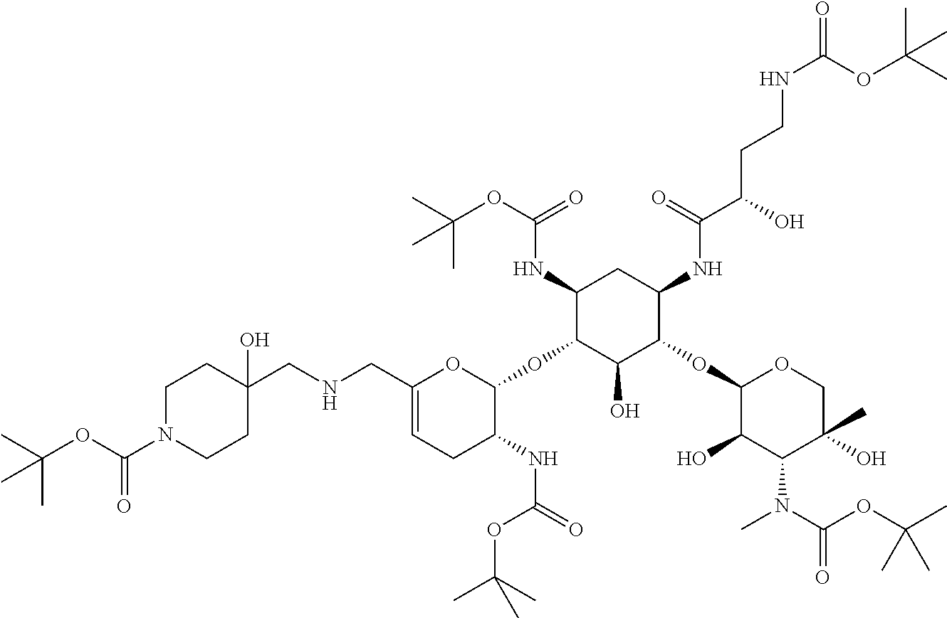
C1(CNCC2(O)CCN(C(OC(C)(C)C)=O)CC2)=CCC(NC(=O)OC(C)(C)C)C(OC2C(O)C(OC3C(O)C(N(C)C(OC(C)(C)C)=O)C(O)(C)CO3)C(NC(C(O)CCNC(=O)OC(C)(C)C)=O)CC2NC(OC(C)(C)C)=O)O1
